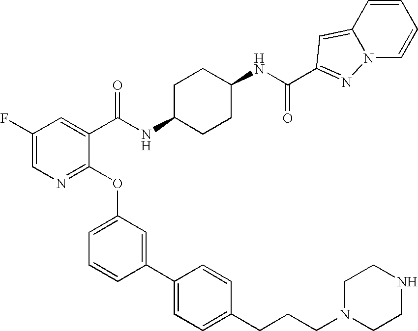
C1(F)=CN=C(OC2=CC=CC(C3=CC=C(CCCN4CCNCC4)C=C3)=C2)C(C(NC2CCC(NC(=O)C3=NN4C(=C3)C=CC=C4)CC2)=O)=C1
